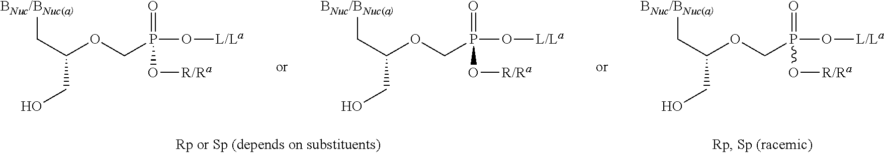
[BNuc/BNuc(a)]CC(OCP(O[L/La])(=O)O[R/Ra])CO.[BNuc/BNuc(a)]CC(OCP(O[L/La])(=O)O[R/Ra])CO.[BNuc/BNuc(a)]CC(OCP(O[L/La])(=O)O[R/Ra])CO
